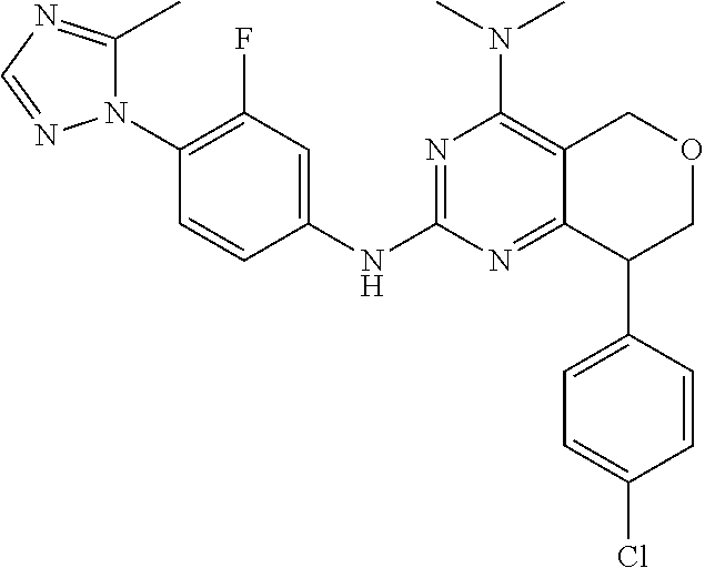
C1(F)=C(N2C(C)=NC=N2)C=CC(NC2=NC(N(C)C)=C3C(=N2)C(C2=CC=C(Cl)C=C2)COC3)=C1
